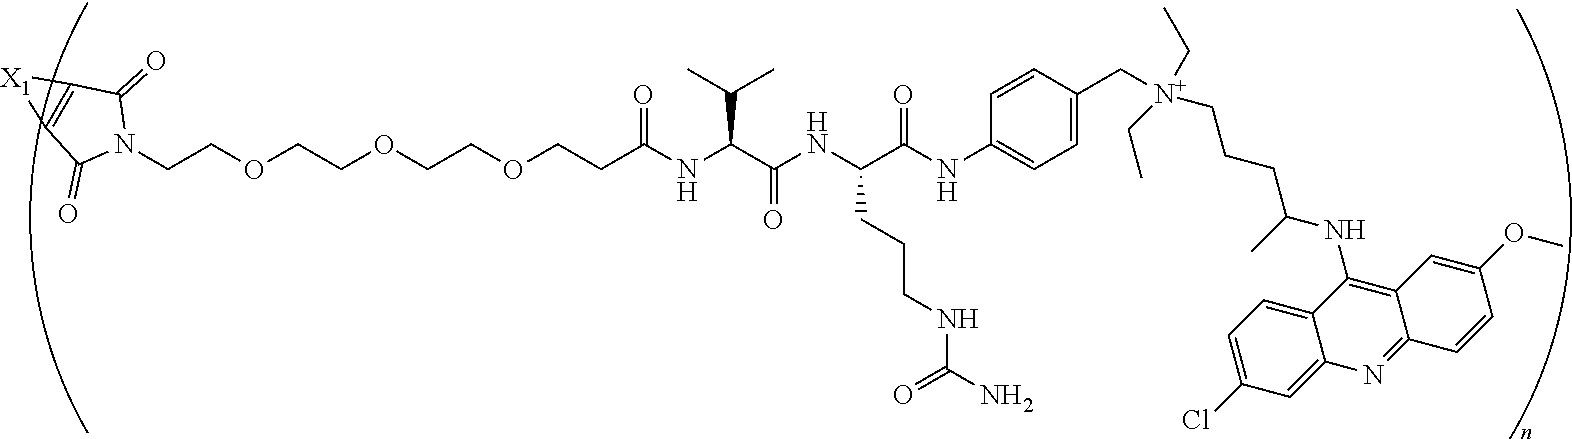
C(COCCOCCOCCC(NC(C(NC(C(NC1=CC=C(C[N+](CC)(CCCC(NC2=C3C(=NC4=CC(Cl)=CC=C42)C=CC(OC)=C3)C)CC)C=C1)=O)CCCNC(N)=O)=O)C(C)C)=O)N1C(=O)C2=C(C1=O)[X1]2
